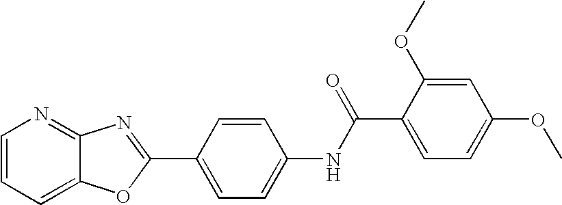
C1=CC=C2C(=N1)N=C(C1=CC=C(NC(C3=CC=C(OC)C=C3OC)=O)C=C1)O2
